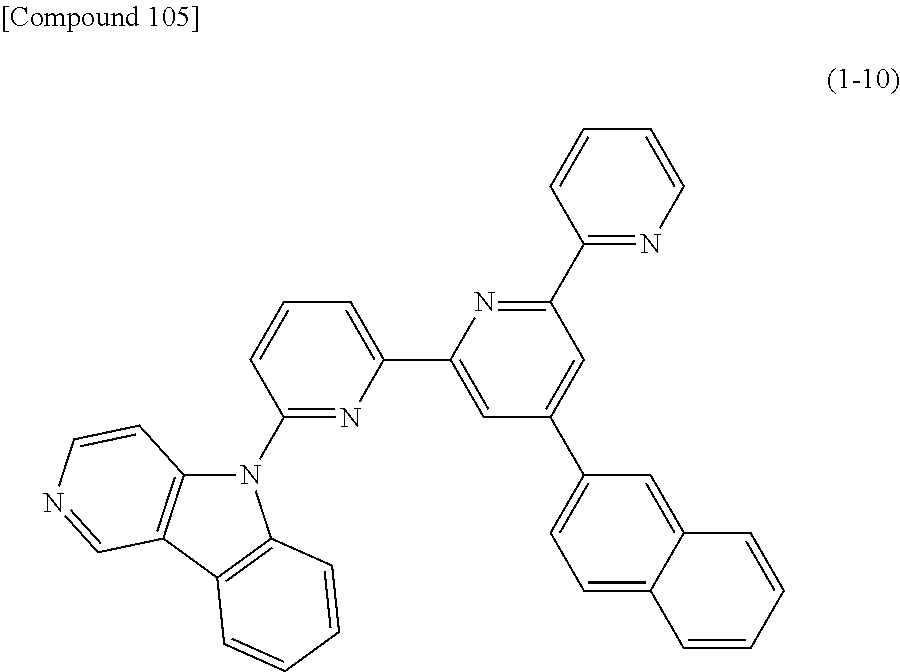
C1(C2=CC(C3=CC=C4C(=C3)C=CC=C4)=CC(C3=NC=CC=C3)=N2)=CC=CC(N2C3=C(C4=C2C=CC=C4)C=NC=C3)=N1
